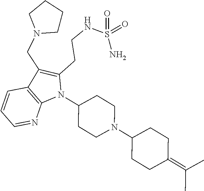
C1=CC2=C(N=C1)N(C1CCN(C3CCC(=C(C)C)CC3)CC1)C(CCNS(=O)(=O)N)=C2CN1CCCC1
